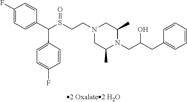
S(CCN1CC(C)N(CC(CC2=CC=CC=C2)O)C(C)C1)(C(C1=CC=C(F)C=C1)C1=CC=C(F)C=C1)=O
